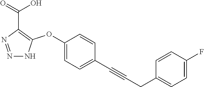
N1=NC(C(=O)O)=C(OC2=CC=C(C#CCC3=CC=C(F)C=C3)C=C2)N1
